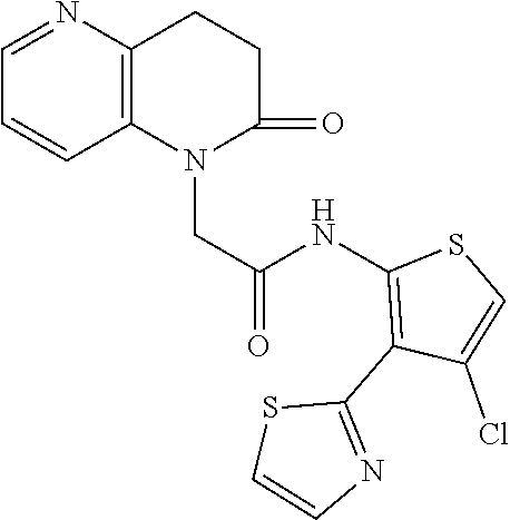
C1=NC2=C(C=C1)N(CC(NC1=C(C3=NC=CS3)C(Cl)=CS1)=O)C(=O)CC2
